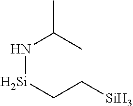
N([Si]CC[Si])C(C)C
